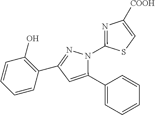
C1=CC(O)=C(C2=NN(C3=NC([COOH])=CS3)C(C3=CC=CC=C3)=C2)C=C1
